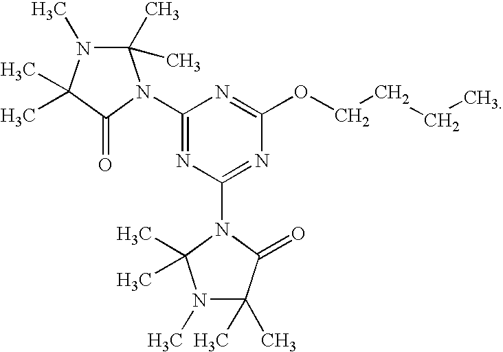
C1(C)(C)N(C)C(C)(C)C(=O)N1C1=NC(N2C(C)(C)N(C)C(C)(C)C2=O)=NC(OCCCC)=N1
